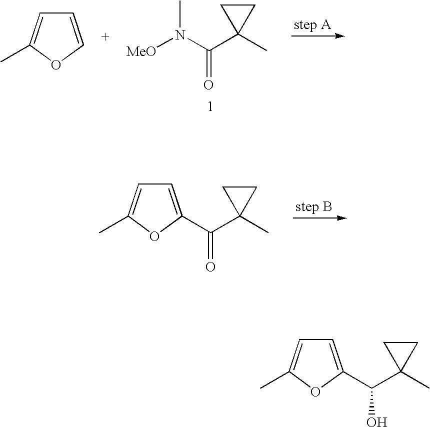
C1=COC(C)=C1.[MeO]N(C(C1(C)CC1)=O)C.C(C1(C)CC1)(=O)C1=CC=C(C)O1.C(C1(C)CC1)(O)C1=CC=C(C)O1
